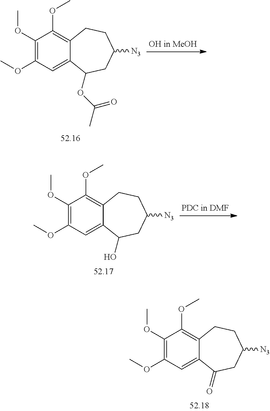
C1(OC)=C(OC)C=C2C(=C1OC)CCC([N3])CC2=O.C1(OC)=C(OC)C=C2C(=C1OC)CCC([N3])CC2OC(C)=O.C1(OC)=C(OC)C=C2C(=C1OC)CCC([N3])CC2O
